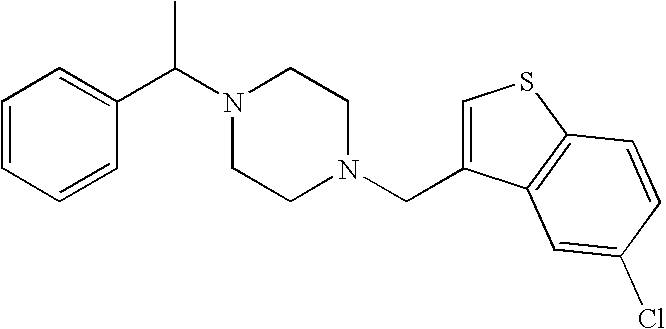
C(N1CCN(CC2=CSC3=C2C=C(Cl)C=C3)CC1)(C1=CC=CC=C1)C
